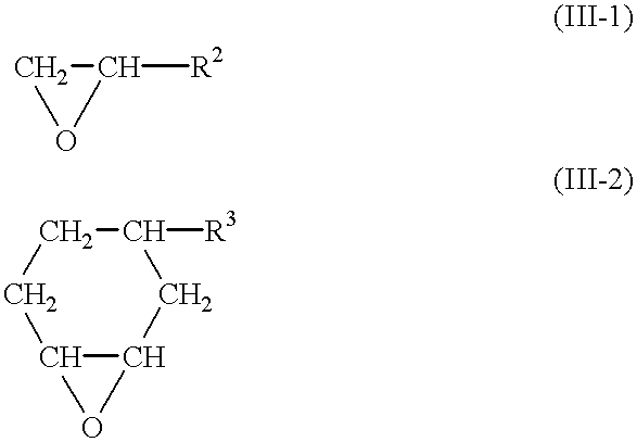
C1C([R2])O1.C1C([R3])CC2C(C1)O2
